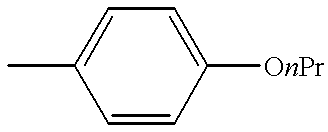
CC1=CC=C([OnPr])C=C1
